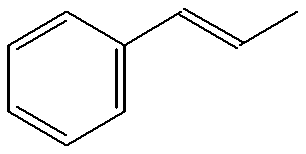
C1=CC(C=CC)=CC=C1
